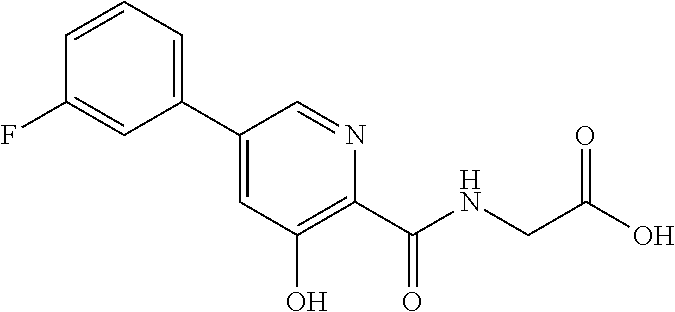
C1=C(C2=CC=CC(F)=C2)C=NC(C(NCC(O)=O)=O)=C1O
